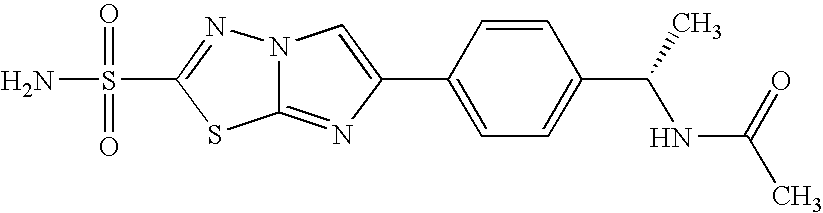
C12=NC(C3=CC=C(C(NC(C)=O)C)C=C3)=CN1N=C(S(N)(=O)=O)S2
